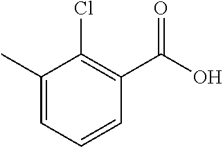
C1(C)=CC=CC(C(O)=O)=C1Cl
